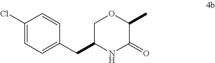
C1(Cl)=CC=C(CC2NC(=O)C(C)OC2)C=C1
